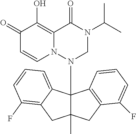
C1(=O)C=CN2C(=C1O)C(=O)N(C(C)C)CN2C12C(C)(CC3=C1C=CC=C3F)CC1=C(F)C=CC=C21
